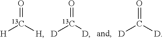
O=[13C]([H])[H].O=[13C]([D])[D].O=C([D])[D]
